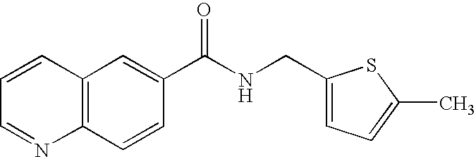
C1=CC=NC2=C1C=C(C(NCC1=CC=C(C)S1)=O)C=C2
